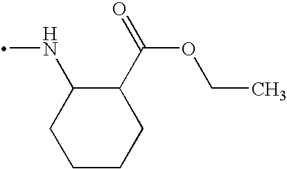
C1(C(=O)OCC)C(NC)CCCC1
